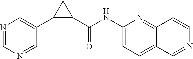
C1(NC(C2CC2C2=CN=CN=C2)=O)=CC=C2C(=N1)C=CN=C2
